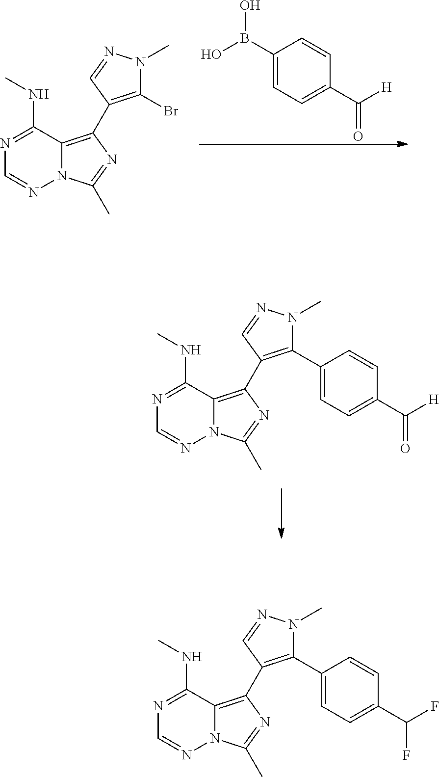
C1(B(O)O)=CC=C(C([H])=O)C=C1.N1=C(NC)C2=C(C3=C(Br)N(C)N=C3)N=C(C)N2N=C1.N1=C(NC)C2=C(C3=C(C4=CC=C(C([H])=O)C=C4)N(C)N=C3)N=C(C)N2N=C1.N1=C(NC)C2=C(C3=C(C4=CC=C(C(F)F)C=C4)N(C)N=C3)N=C(C)N2N=C1
